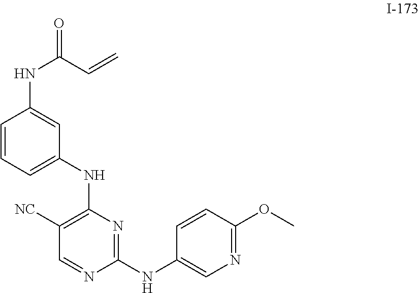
C1=CC=C(NC2=C([NC])C=NC(NC3=CN=C(OC)C=C3)=N2)C=C1NC(=O)C=C
